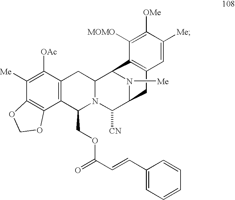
N1([Me])C2C([CN])N3C(COC(C=CC4=CC=CC=C4)=O)C4=C(C([OAc])=C([Me])C5=C4OCO5)CC3C1C1=C(C2)C=C([Me])C([OMe])=C1[MOMO]
